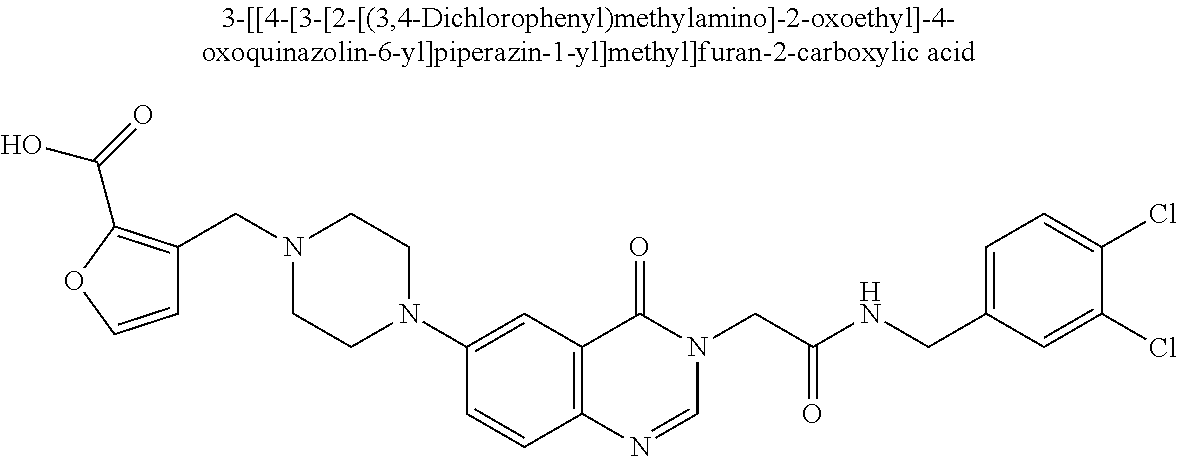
C(N1CCN(C2=CC3=C(C=C2)N=CN(CC(NCC2=CC=C(Cl)C(Cl)=C2)=O)C3=O)CC1)C1=C(C(=O)O)OC=C1
